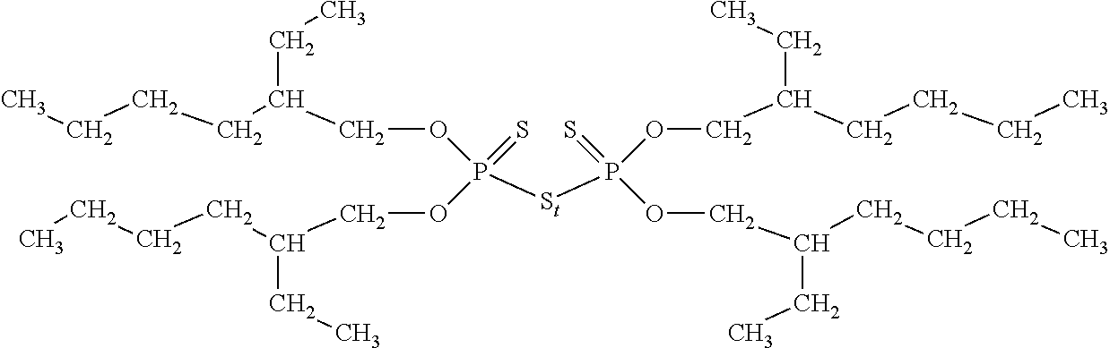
CCCCC(COP(=S)(OCC(CC)CCCC)[St]P(=S)(OCC(CC)CCCC)OCC(CCCC)CC)CC
